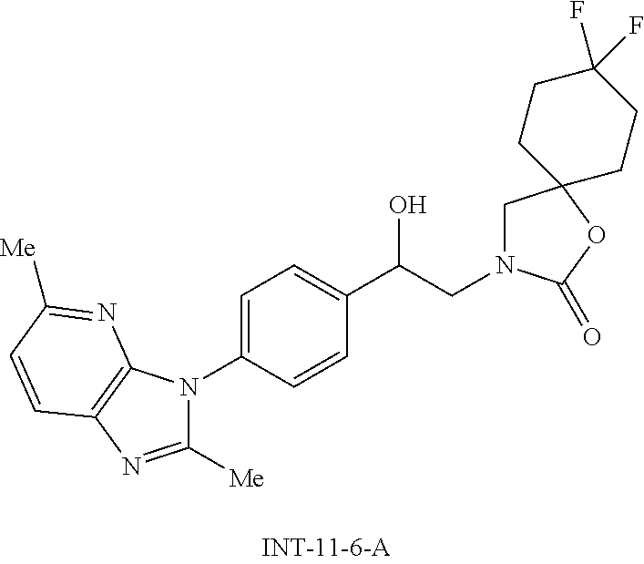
C1([Me])=NC2=C(N1C1=CC=C(C(CN3CC4(OC3=O)CCC(F)(F)CC4)O)C=C1)N=C([Me])C=C2
